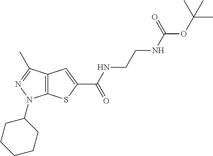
C(NC(=O)C1=CC2=C(S1)N(C1CCCCC1)N=C2C)CNC(OC(C)(C)C)=O
